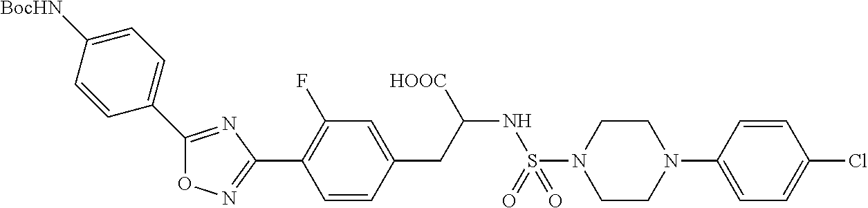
O1N=C(C2=C(F)C=C(CC(NS(=O)(=O)N3CCN(C4=CC=C(Cl)C=C4)CC3)[HOOC])C=C2)N=C1C1=CC=C([BocHN])C=C1
